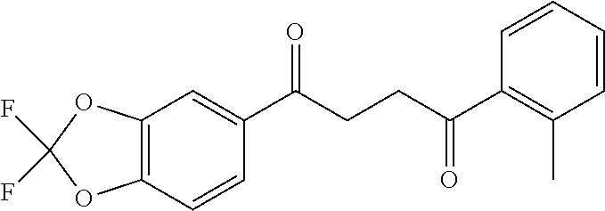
C1(C(CCC(C2=C(C)C=CC=C2)=O)=O)=CC2=C(C=C1)OC(F)(F)O2
